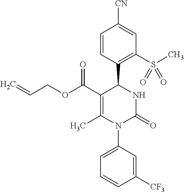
C1(C(OCC=C)=O)=C(C)N(C2=CC=CC([CF3])=C2)C(=O)NC1C1=C(S(C)(=O)=O)C=C([CN])C=C1
